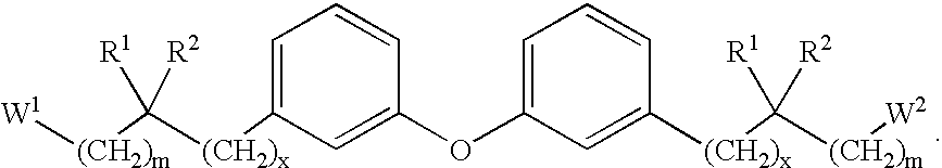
[W1][(CH2)m]C([(CH2)x]C1=CC=CC(OC2=CC=CC([(CH2)x]C([(CH2)m][W2])([R1])[R2])=C2)=C1)([R1])[R2]
